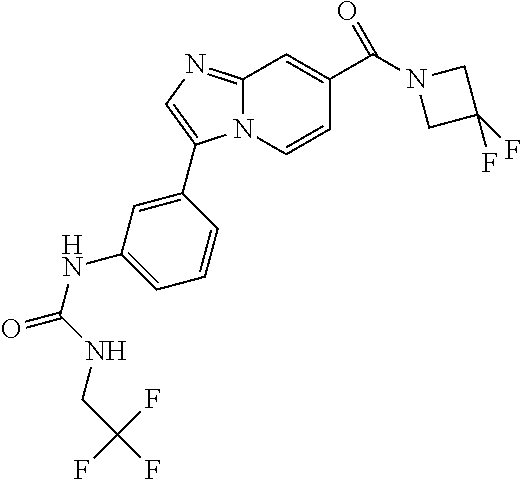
C1(NC(=O)NCC(F)(F)F)=CC=CC(C2=CN=C3N2C=CC(C(N2CC(F)(F)C2)=O)=C3)=C1
